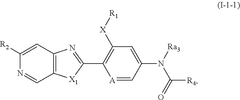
N(C([R4])=O)(C1=CC([X][R1])=C(C2=NC3=C([X1]2)C=NC([R2])=C3)[A]=C1)[Ra3]
